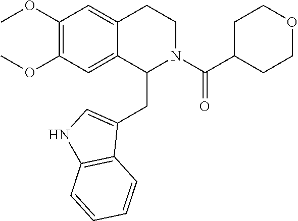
C1(OC)=C(OC)C=C2C(=C1)CCN(C(C1CCOCC1)=O)C2CC1=CNC2=C1C=CC=C2
